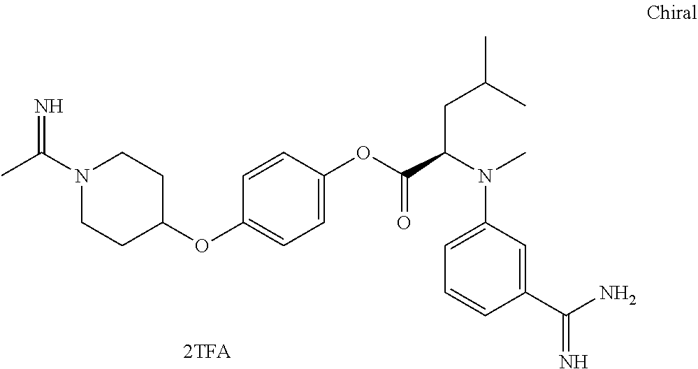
CC(N1CCC(OC2=CC=C(OC(C(N(C3=CC=CC(C(N)=N)=C3)C)CC(C)C)=O)C=C2)CC1)=N
